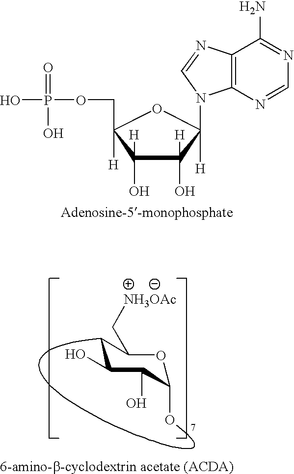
C1(O)([H])C([H])(COP(O)(O)=O)OC([H])(N2C3=C(C(N)=NC=N3)N=C2)C1(O)[H].C1(O)OC(C[NH3OAc])CC(O)C1O
